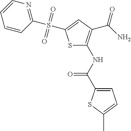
C1=C(C(NC2=C(C(N)=O)C=C(S(C3=NC=CC=C3)(=O)=O)S2)=O)SC(C)=C1
